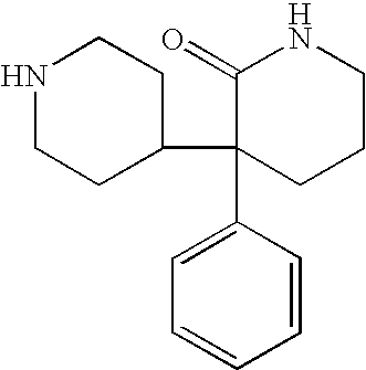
N1CCC(C2(C3=CC=CC=C3)CCCNC2=O)CC1
